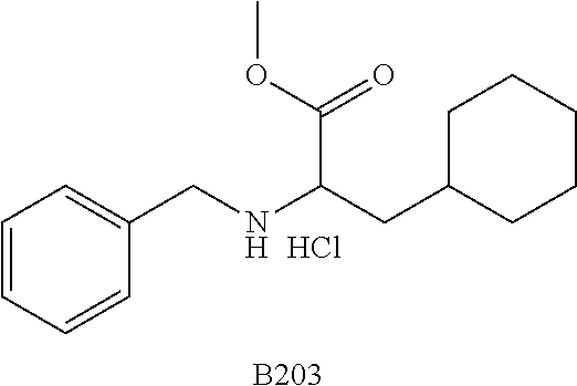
C1=CC=CC(CNC(CC2CCCCC2)C(OC)=O)=C1.[B203].Cl
